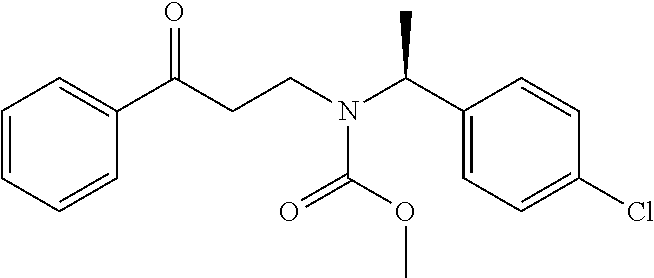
C1=CC=CC(C(CCN(C(C2=CC=C(Cl)C=C2)C)C(OC)=O)=O)=C1
